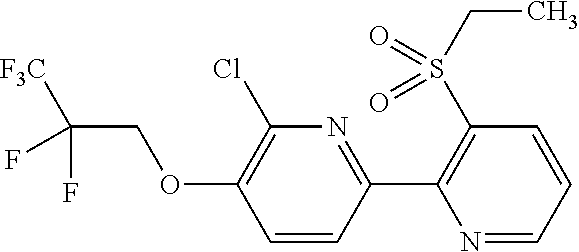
C1(Cl)=C(OCC([F3C])(F)F)C=CC(C2=C(S(CC)(=O)=O)C=CC=N2)=N1
